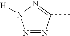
N1=NC(C)=NN1[H]
